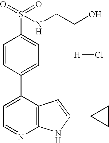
C1=C(C2=CC=C(S(=O)(=O)NCCO)C=C2)C2=C(N=C1)NC(C1CC1)=C2.[H]Cl
